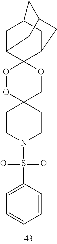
C1C2C3(C4CC1CC(C4)C2)OOC1(CO3)CCN(S(C2=CC=CC=C2)(=O)=O)CC1
